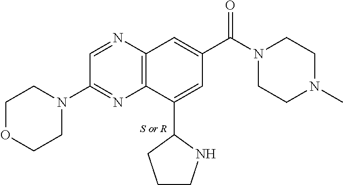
C12=C(N=CC(N3CCOCC3)=N1)C=C(C(N1CCN(C)CC1)=O)C=C2C1CCCN1.[S or R]
